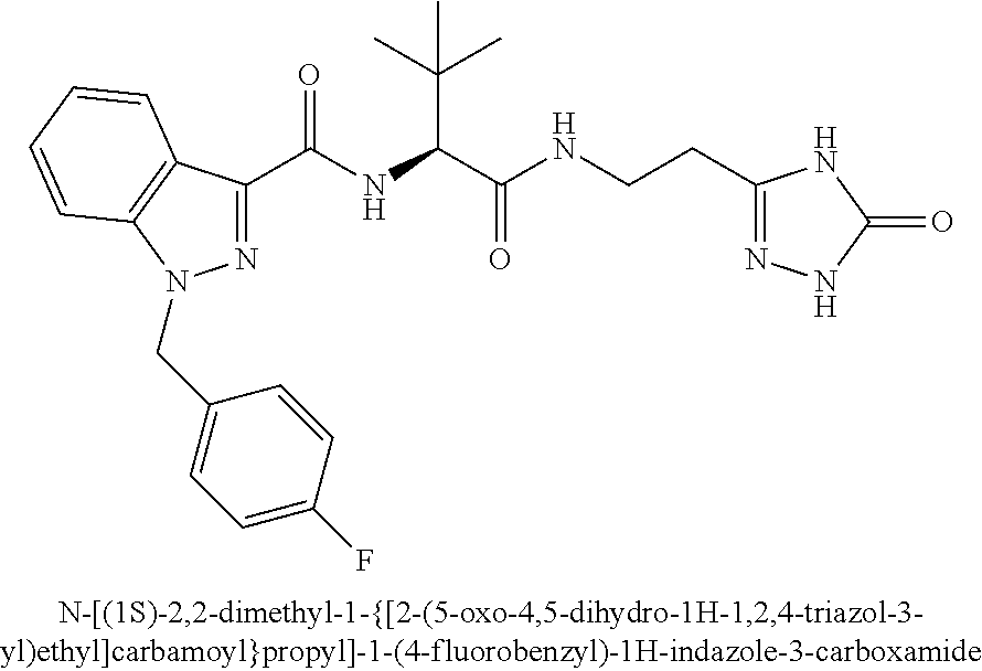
C(=O)(NC(C(C)(C)C)C(=O)NCCC1=NNC(=O)N1)C1=NN(CC2=CC=C(F)C=C2)C2=C1C=CC=C2
